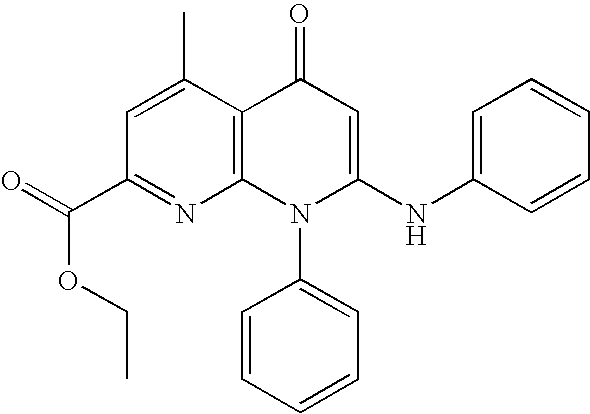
C1(C(=O)OCC)=NC2=C(C(C)=C1)C(=O)C=C(NC1=CC=CC=C1)N2C1=CC=CC=C1
